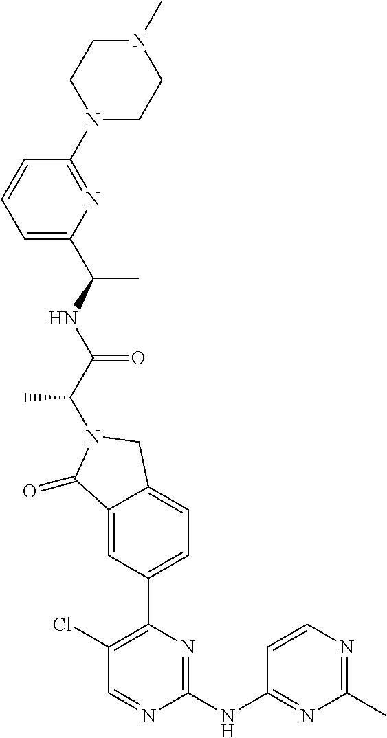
C1(=O)C2=CC(C3=C(Cl)C=NC(NC4=NC(C)=NC=C4)=N3)=CC=C2CN1C(C(NC(C)C1=CC=CC(N2CCN(C)CC2)=N1)=O)C
